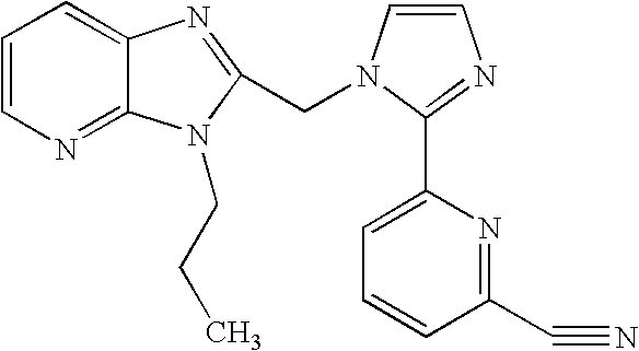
C1=CN=C2C(=C1)N=C(CN1C=CN=C1C1=CC=CC(C#N)=N1)N2CCC
